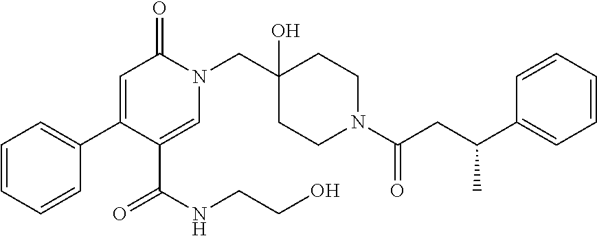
N1(CC2(O)CCN(C(=O)CC(C3=CC=CC=C3)C)CC2)C(=O)C=C(C2=CC=CC=C2)C(C(NCCO)=O)=C1
